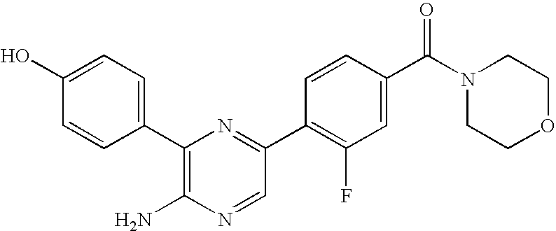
C1(O)=CC=C(C2=C(N)N=CC(C3=C(F)C=C(C(N4CCOCC4)=O)C=C3)=N2)C=C1
